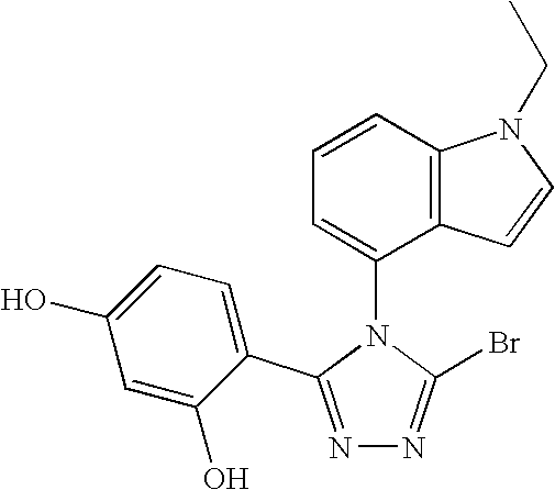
N1=C(C2=CC=C(O)C=C2O)N(C2=CC=CC3=C2C=CN3CC)C(Br)=N1
